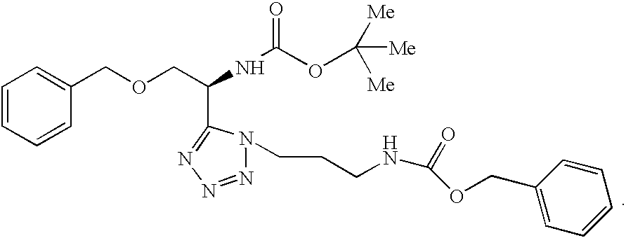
C1=CC=CC(COCC(NC(=O)OC([Me])([Me])[Me])C2=NN=NN2CCCNC(OCC2=CC=CC=C2)=O)=C1
